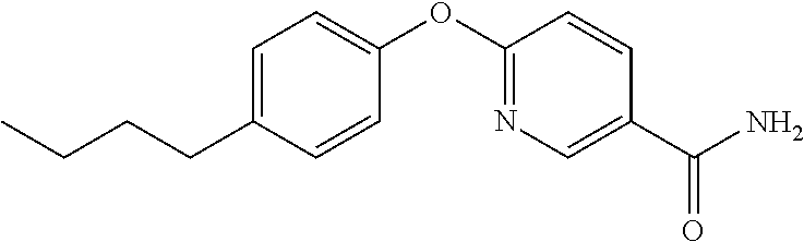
C1=C(CCCC)C=CC(OC2=NC=C(C(N)=O)C=C2)=C1
